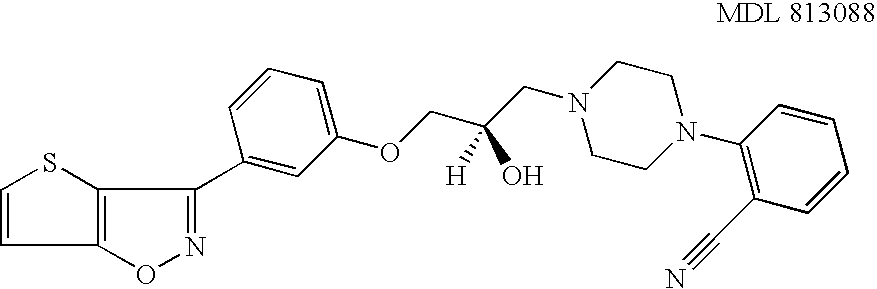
C1=CC2=C(S1)C(C1=CC(OCC(CN3CCN(C4=C(C#N)C=CC=C4)CC3)([H])O)=CC=C1)=NO2
